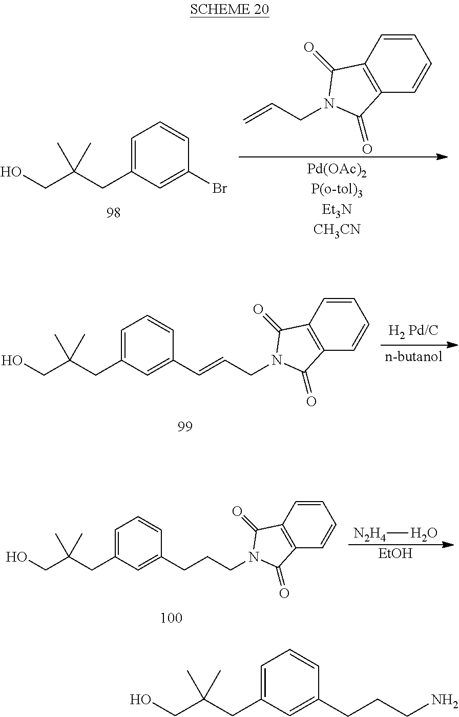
C1=C(CC(CO)(C)C)C=C(Br)C=C1.C12=C(C=CC=C1)C(=O)N(CC=C)C2=O.C1=C(CC(CO)(C)C)C=C(C=CCN2C(=O)C3=C(C=CC=C3)C2=O)C=C1.C1=C(CC(CO)(C)C)C=C(CCCN2C(=O)C3=C(C=CC=C3)C2=O)C=C1.[N2H4]O.[EtOH].C1=C(CC(CO)(C)C)C=C(CCCN)C=C1
